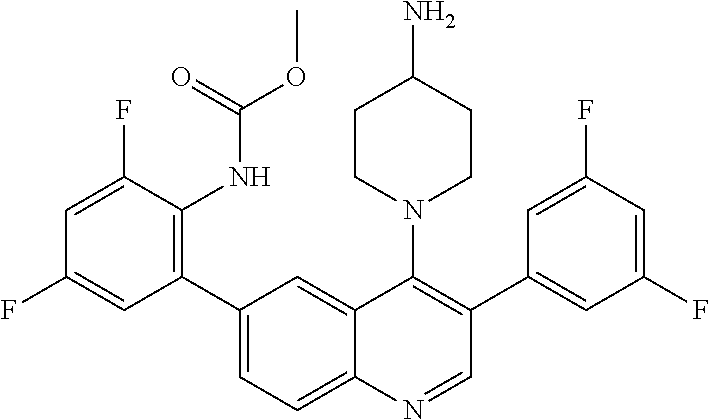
C1(C2=CC=C3C(=C2)C(N2CCC(N)CC2)=C(C2=CC(F)=CC(F)=C2)C=N3)=C(NC(OC)=O)C(F)=CC(F)=C1
